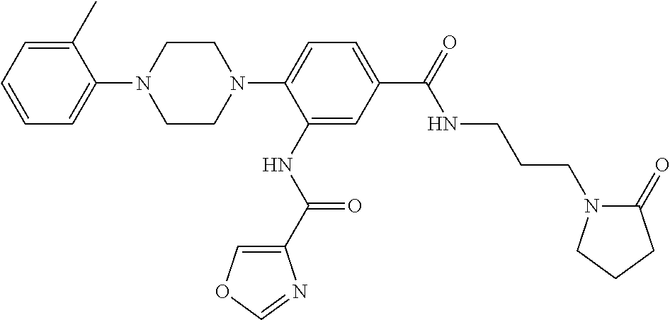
C1=CC=C(C)C(N2CCN(C3=CC=C(C(=O)NCCCN4C(=O)CCC4)C=C3NC(C3=COC=N3)=O)CC2)=C1
